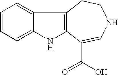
C12=CC=CC=C1NC1=C2CCNC=C1C(=O)O
